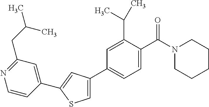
C1(C2=CC=C(C(N3CCCCC3)=O)C(C(C)C)=C2)=CSC(C2=CC(CC(C)C)=NC=C2)=C1
